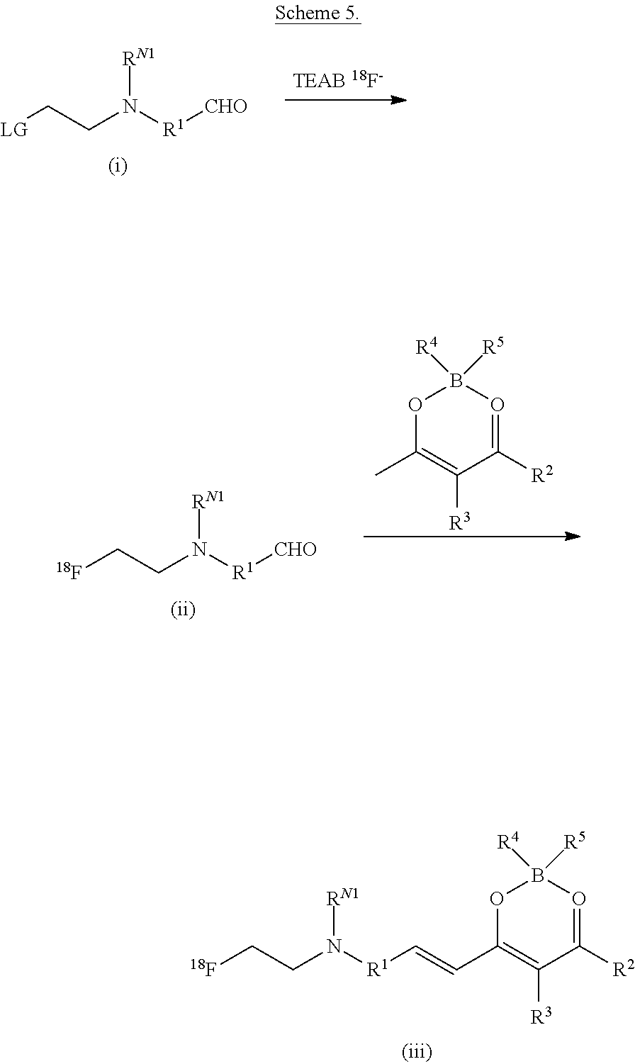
O1C(C)=C([R3])C([R2])=OB1([R4])[R5].[18F]CCN([R1][CHO])[RN1].[LG]CCN([R1][CHO])[RN1].O1C(C=C[R1]N(CC[18F])[RN1])=C([R3])C([R2])=OB1([R4])[R5]
